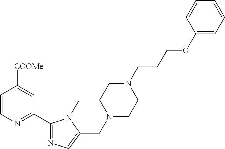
C1=CN=C(C2=NC=C(CN3CCN(CCCOC4=CC=CC=C4)CC3)N2C)C=C1[COOMe]
